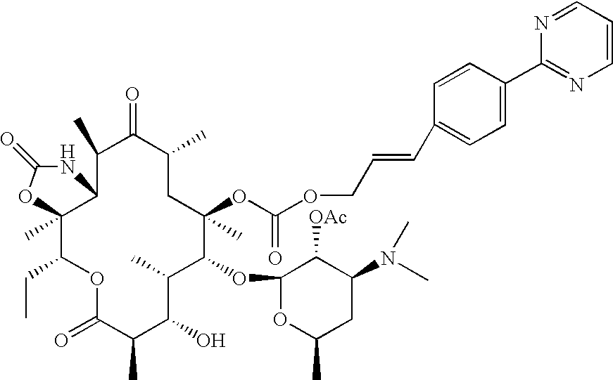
C12(C)C(CC)OC(=O)C(C)C(O)C(C)C(OC3OC(C)CC(N(C)C)C3[OAc])C(C)(OC(OCC=CC3=CC=C(C4=NC=CC=N4)C=C3)=O)CC(C)C(=O)C(C)C1NC(=O)O2
